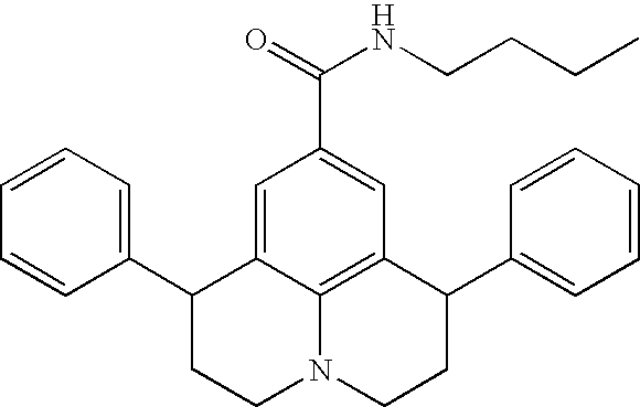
C1=CC=C(C2CCN3C4=C(C(C5=CC=CC=C5)CC3)C=C(C(NCCCC)=O)C=C24)C=C1
